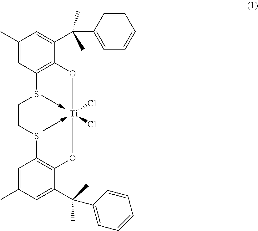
S1C2=C(C(C(C3=CC=CC=C3)(C)C)=CC(C)=C2)O[Ti](Cl)(Cl)OC2=C(C=C(C)C=C2C(C2=CC=CC=C2)(C)C)SCC1
